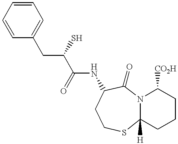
C1=CC(CC(C(NC2C(=O)N3C([H])(CCCC3[CO2H])SCC2)=O)S)=CC=C1
